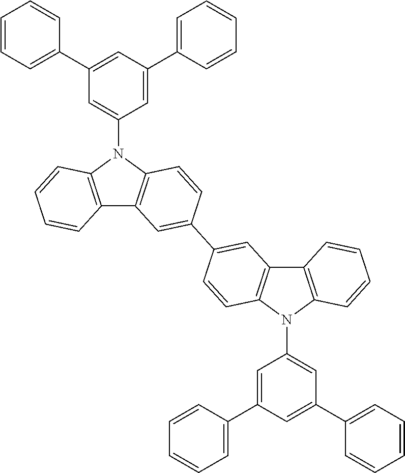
C12=C(N(C3=CC(C4=CC=CC=C4)=CC(C4=CC=CC=C4)=C3)C3=C1C=C(C1=CC4=C(C=C1)N(C1=CC(C5=CC=CC=C5)=CC(C5=CC=CC=C5)=C1)C1=C4C=CC=C1)C=C3)C=CC=C2
